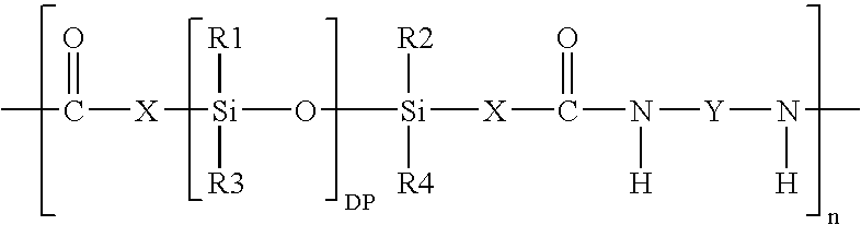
CC(=O)[X][Si]([R1])([R3])O[Si]([R2])([R4])[X]C(=O)N([Y]N([H])C)[H]
